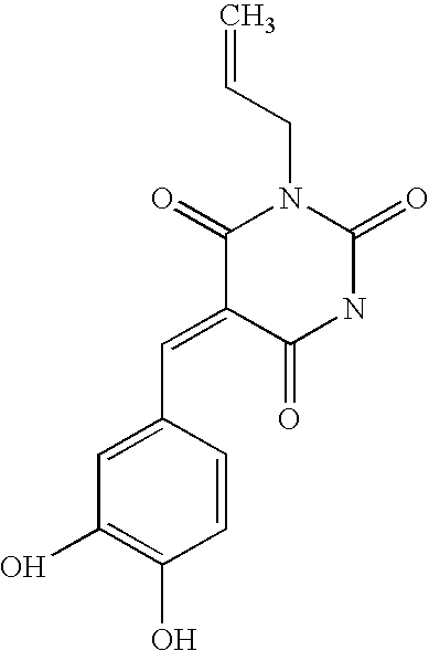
OC1=C(O)C=CC(C=C2C(=O)NC(=O)N(CC=C)C2=O)=C1
